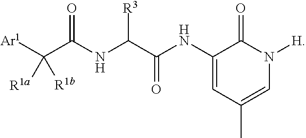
[Ar1]C(C(NC(C(NC1=CC(C)=CN([H])C1=O)=O)[R3])=O)([R1a])[R1b]
